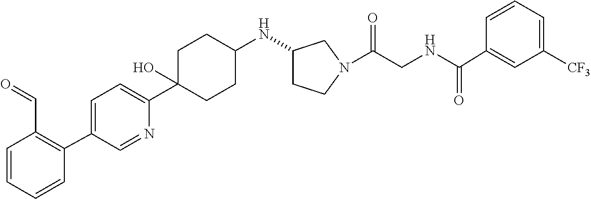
C1=C(C2=C(C=O)C=CC=C2)C=NC(C2(O)CCC(NC3CCN(C(CNC(C4=CC([CF3])=CC=C4)=O)=O)C3)CC2)=C1
